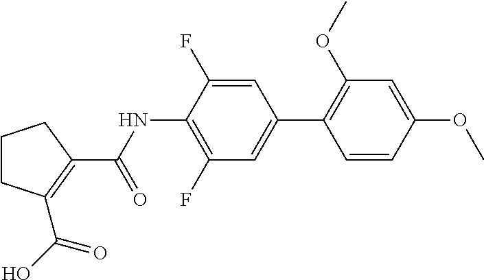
C1CC(C(O)=O)=C(C(NC2=C(F)C=C(C3=C(OC)C=C(OC)C=C3)C=C2F)=O)C1
